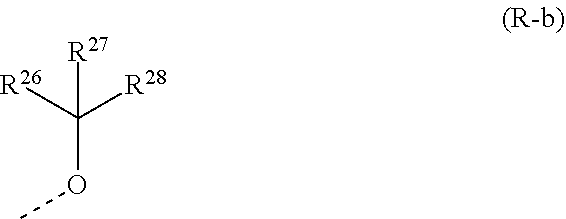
C(OC)([R26])([R28])[R27]
